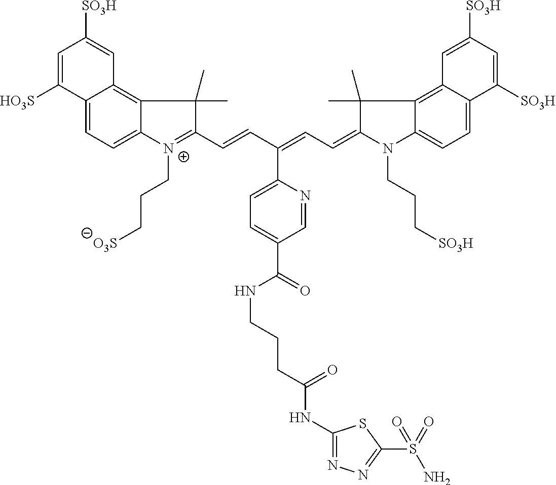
C12=CC=C3C(=C1C=C([SO3H])C=C2[HO3S])C(C)(C)C(C=CC(=CC=C1N(CCC[SO3H])C2=CC=C4C(=C2C1(C)C)C=C([SO3H])C=C4[SO3H])C1=CC=C(C(=O)NCCCC(NC2=NN=C(S(=O)(N)=O)S2)=O)C=N1)=[N+]3CCC[O3S]
